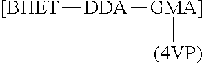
[[BHET][DDA][GMA]][(4VP)]
